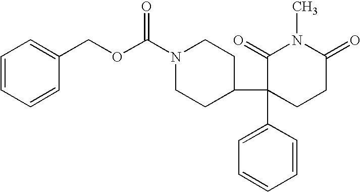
N1(C(OCC2=CC=CC=C2)=O)CCC(C2(C3=CC=CC=C3)CCC(=O)N(C)C2=O)CC1
